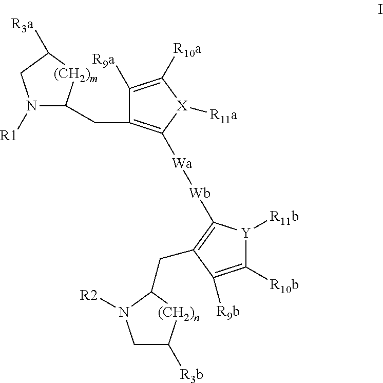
N1([R1])C(CC2=C([Wa][Wb]C3=C(CC4[(CH2)n]C([R3b])CN4[R2])C([R9b])=C([R10b])[Y]3[R11b])[X]([R11a])C([R10a])=C2[R9a])[(CH2)m]C([R3a])C1
